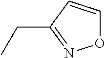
O1C=CC(CC)=N1
